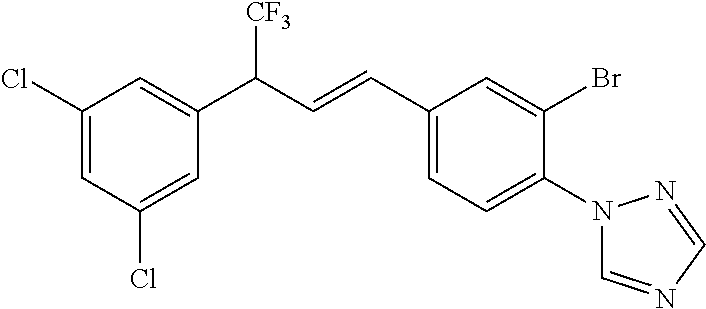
C1(Cl)=CC(C(C=CC2=CC=C(N3C=NC=N3)C(Br)=C2)[CF3])=CC(Cl)=C1
